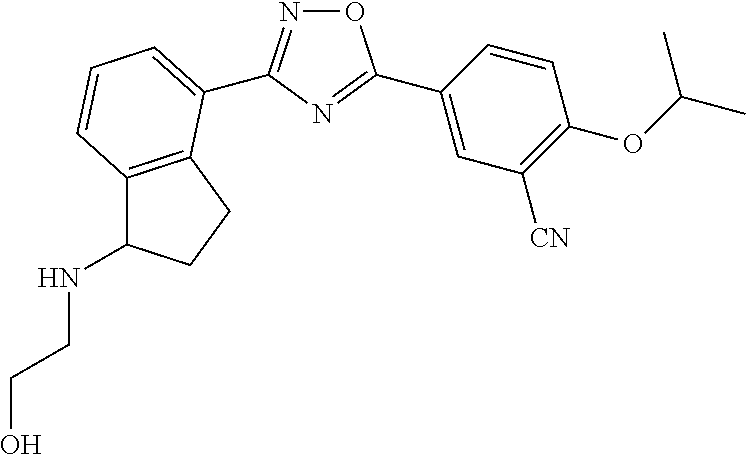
O1N=C(C2=CC=CC3=C2CCC3NCCO)N=C1C1=CC([CN])=C(OC(C)C)C=C1
